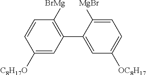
C1([C8H17O])=CC(C2=CC([OC8H17])=CC=C2[MgBr])=C([BrMg])C=C1
